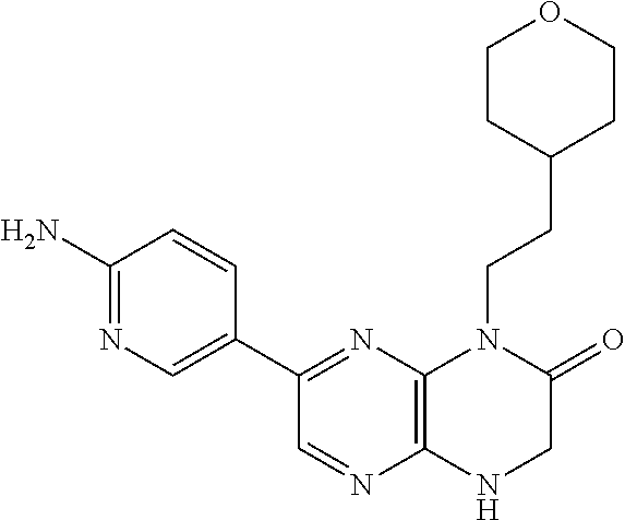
C12=C(N=C(C3=CN=C(N)C=C3)C=N1)N(CCC1CCOCC1)C(=O)CN2
